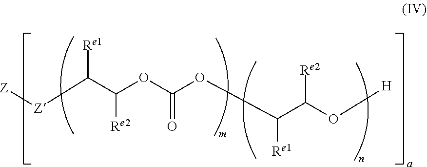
[Z][Z]C(C(OC(OC(C(O[H])[Re2])[Re1])=O)[Re2])[Re1]
